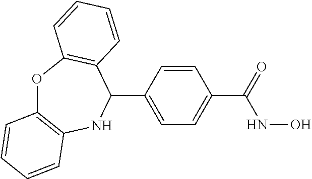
O1C2=C(NC(C3=CC=C(C(NO)=O)C=C3)C3=C1C=CC=C3)C=CC=C2
